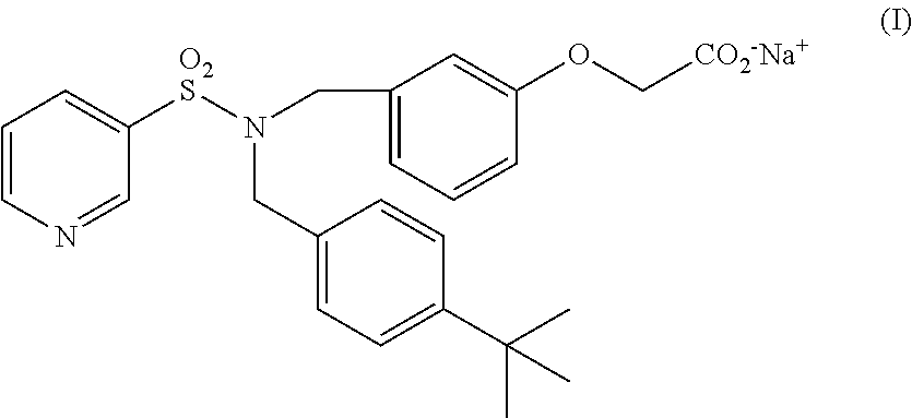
C1=CN=CC([O2S]N(CC2=CC=CC(OC[CO2-Na+])=C2)CC2=CC=C(C(C)(C)C)C=C2)=C1
